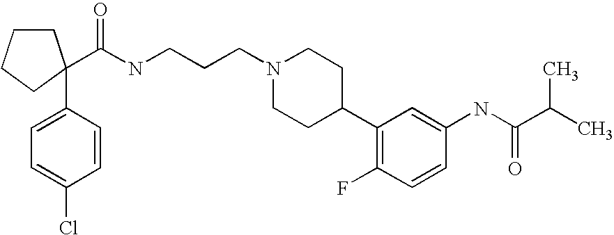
C1=CC(C2(C(=O)NCCCN3CCC(C4=C(F)C=CC(NC(C(C)C)=O)=C4)CC3)CCCC2)=CC=C1Cl
